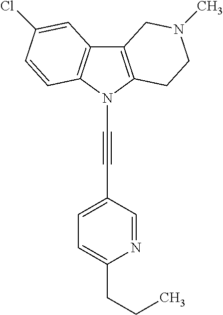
C12=C(N(C#CC3=CC=C(CCC)N=C3)C3=C1C=C(Cl)C=C3)CCN(C)C2
